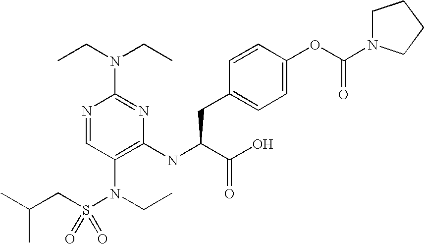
N1=CC(N(CC)S(CC(C)C)(=O)=O)=C(NC(C(O)=O)CC2=CC=C(OC(N3CCCC3)=O)C=C2)N=C1N(CC)CC
